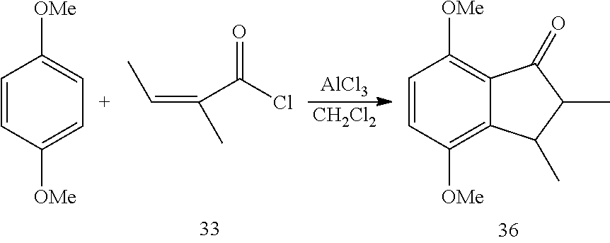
C(=C(C(Cl)=O)C)C.C1=CC([OMe])=CC=C1[OMe].[AlCl3].[CH2Cl2].C1=CC([OMe])=C2C(=C1[OMe])C(=O)C(C)C2C
